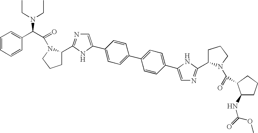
C1=C(C2=CN=C(C3CCCN3C(C(N(CC)CC)C3=CC=CC=C3)=O)N2)C=CC(C2=CC=C(C3=CN=C(C4CCCN4C(=O)C4C(NC(=O)OC)CCC4)N3)C=C2)=C1
